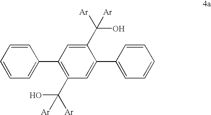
C1=CC=CC=C1C1=C(C([Ar])(O)[Ar])C=C(C2=CC=CC=C2)C(C([Ar])(O)[Ar])=C1
